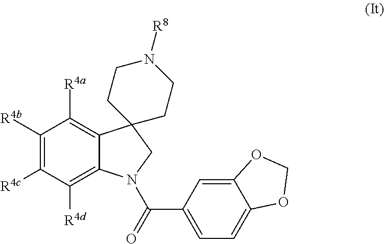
C1([R4b])=C([R4c])C([R4d])=C2C(=C1[R4a])C1(CN2C(C2=CC=C3C(=C2)OCO3)=O)CCN([R8])CC1
